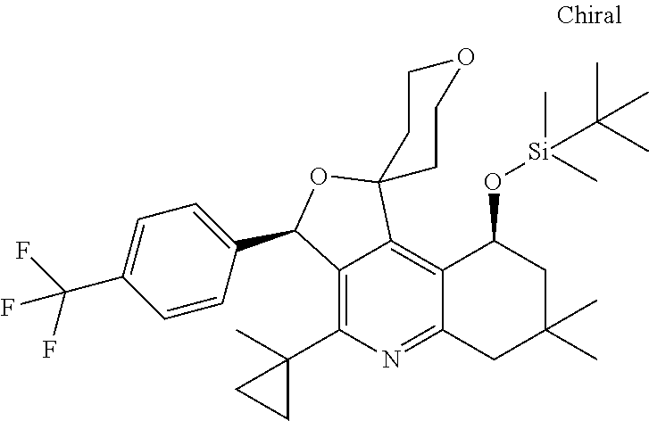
C12=C(C3(C)CC3)N=C3C(=C1C1(OC2C2=CC=C(C(F)(F)F)C=C2)CCOCC1)C(O[Si](C)(C)C(C)(C)C)CC(C)(C)C3
